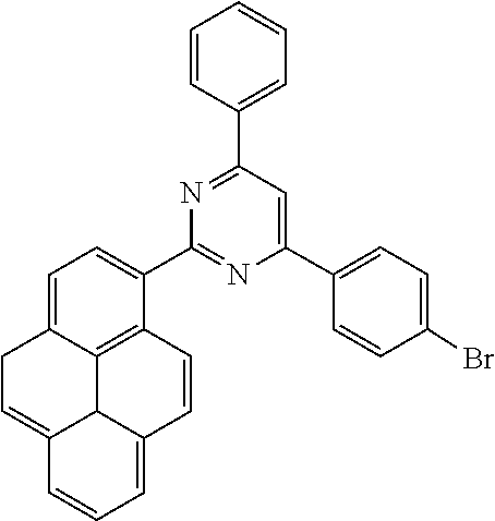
N1=C(C2=CC=CC=C2)C=C(C2=CC=C(Br)C=C2)N=C1C1=CC=C2CC=C3C4C2=C1C=CC4=CC=C3
